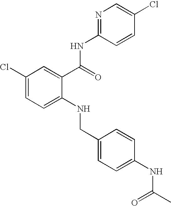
C1=C(Cl)C=CC(NC(C2=CC(Cl)=CC=C2NCC2=CC=C(NC(C)=O)C=C2)=O)=N1
